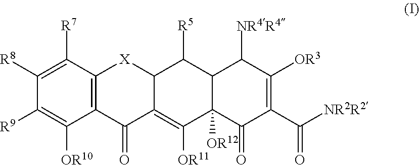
C12=C(C([R7])=C([R8])C([R9])=C1[OR10])[X]C1C(=C([OR11])C3([OR12])C(C1[R5])C([NR4R4])C([OR3])=C(C([NR2R2])=O)C3=O)C2=O
